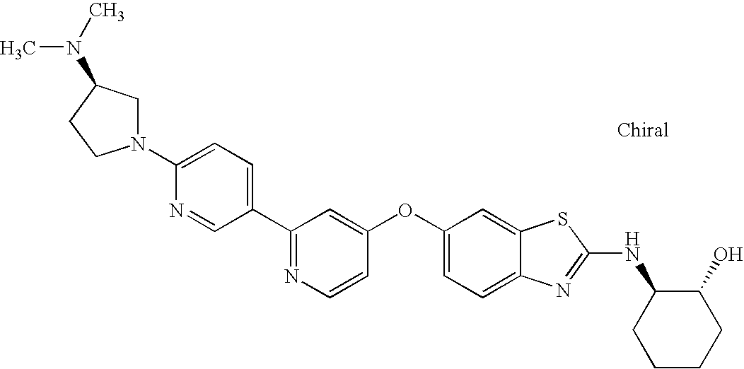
N1=C(C2=CC=C(N3CC(N(C)C)CC3)N=C2)C=C(OC2=CC=C3C(=C2)SC(NC2CCCCC2O)=N3)C=C1
